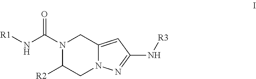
N1(C(N[R1])=O)C([R2])CN2C(=CC(N[R3])=N2)C1
